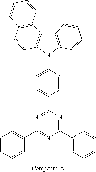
C1(C2=CC=CC=C2)=NC(C2=CC=C(N3C4=C(C5=C3C=CC3=C5C=CC=C3)C=CC=C4)C=C2)=NC(C2=CC=CC=C2)=N1
